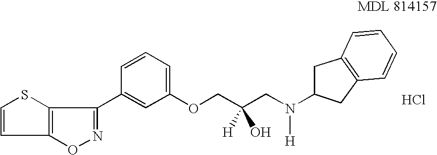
Cl.C1=CSC2=C1ON=C2C1=CC(OCC(CN(C2CC3=C(C2)C=CC=C3)[H])([H])O)=CC=C1
